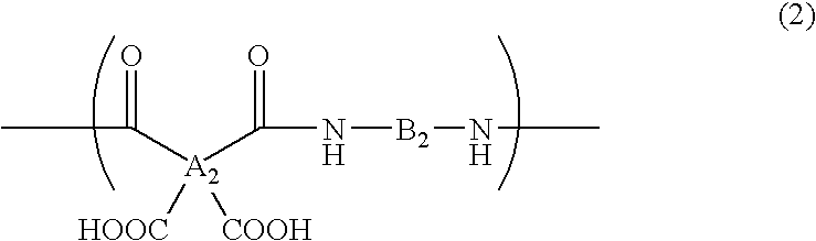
CC([A2](C(N[B2]NC)=O)([HOOC])[COOH])=O
